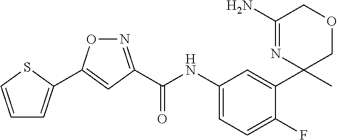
C(=O)(NC1=CC=C(F)C(C2(C)COCC(N)=N2)=C1)C1=NOC(C2=CC=CS2)=C1
